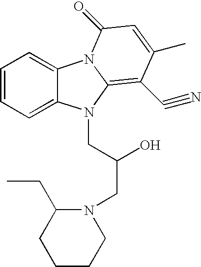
C1=CC=C2C(=C1)N1C(=C(C#N)C(C)=CC1=O)N2CC(O)CN1C(CC)CCCC1
